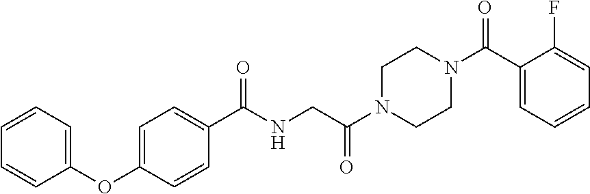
C1=CC=C(OC2=CC=C(C(NCC(N3CCN(C(=O)C4=CC=CC=C4F)CC3)=O)=O)C=C2)C=C1
